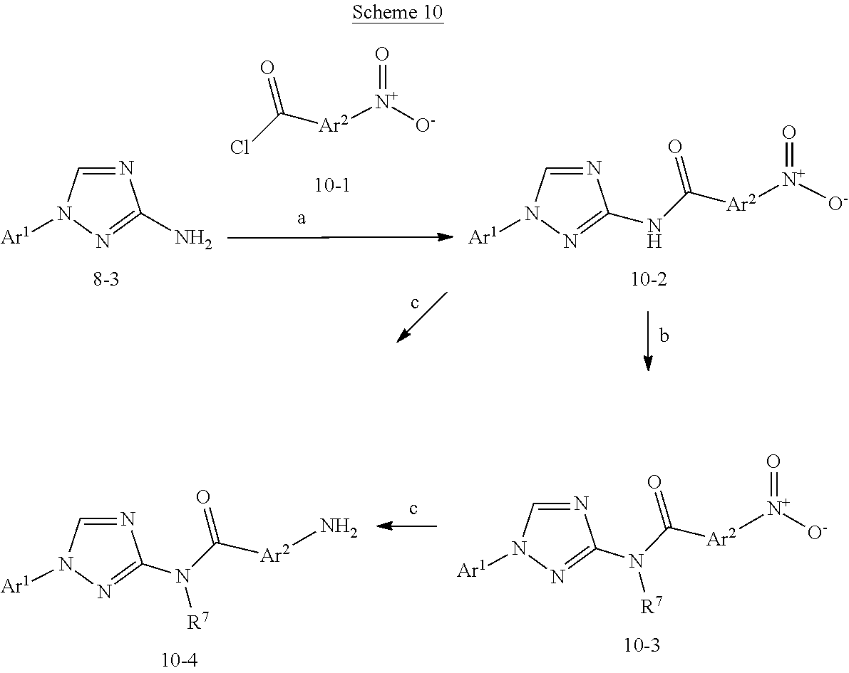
C([Ar2]N)(N(C1=NN([Ar1])C=N1)[R7])=O.C(N(C1=NN([Ar1])C=N1)[R7])([Ar2][N+]([O-])=O)=O.C([Ar2][N+]([O-])=O)(NC1=NN([Ar1])C=N1)=O.N1=CN([Ar1])N=C1N.ClC([Ar2][N+]([O-])=O)=O
